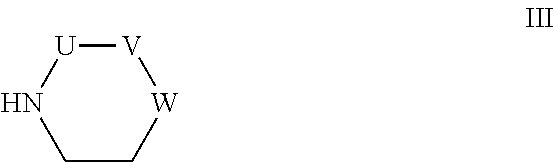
N1[U][V][W]CC1
